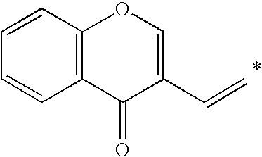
C1=CC2=C(C=C1)C(=O)C(C=C)=CO2
